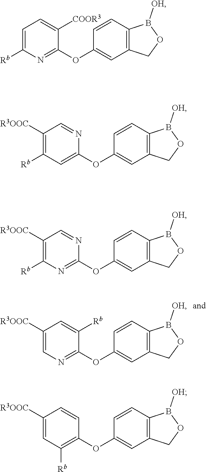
C1=C([Rb])N=C(OC2=CC3=C(C=C2)B([OH])OC3)C([COOR3])=C1.C1([R3OOC])=C([Rb])C=C(OC2=CC3=C(C=C2)B([OH])OC3)N=C1.C1([R3OOC])=C([Rb])N=C(OC2=CC3=C(C=C2)B([OH])OC3)N=C1.C1([R3OOC])=CC([Rb])=C(OC2=CC3=C(C=C2)B([OH])OC3)C=C1.C1([R3OOC])=CN=C(OC2=CC3=C(C=C2)B([OH])OC3)C([Rb])=C1
